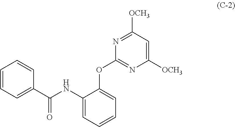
C1=CC=C(C(NC2=CC=CC=C2OC2=NC([OCH3])=CC([OCH3])=N2)=O)C=C1
